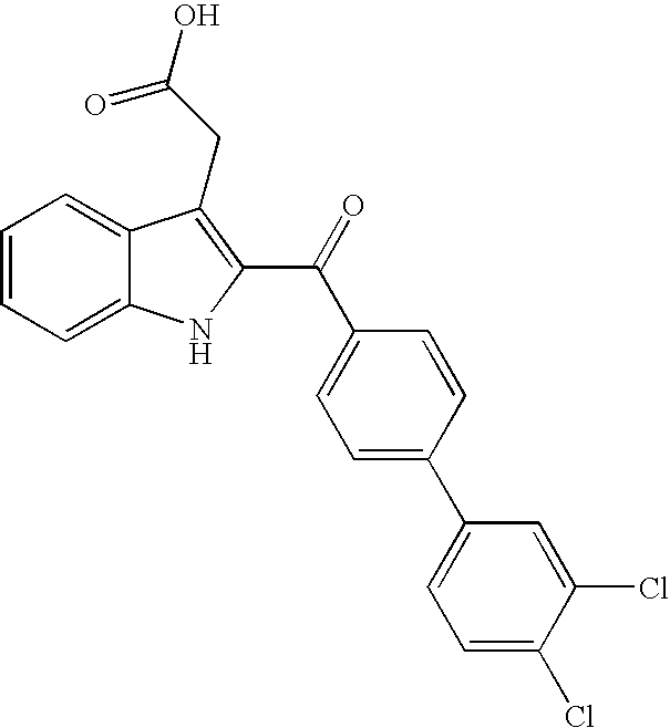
C1=CC=C2C(=C1)C(CC(=O)O)=C(C(=O)C1=CC=C(C3=CC=C(Cl)C(Cl)=C3)C=C1)N2
